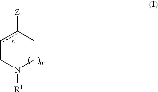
c1c([Z])CCN([R1])C1
